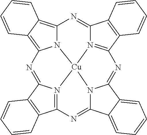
N12=C3C4=C(C1=NC1=C5C(=C6N1[Cu]21N2C(=N3)C3=CC=CC=C3C2=NC2=N1C(=N6)C1=C2C=CC=C1)C=CC=C5)C=CC=C4
